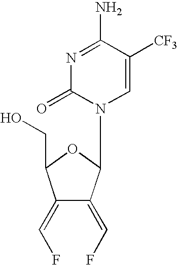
N1=C(N)C([CF3])=CN(C2C(=CF)C(=CF)C(CO)O2)C1=O
